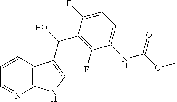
C1=CC2=C(N=C1)NC=C2C(C1=C(F)C(NC(OC)=O)=CC=C1F)O
